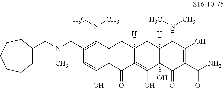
C1(CN(CC2CCCCCC2)C)=C(N(C)C)C2=C(C(O)=C1)C(=O)C1=C(O)C3(O)C([H])(CC1([H])C2)C(N(C)C)C(O)=C(C(N)=O)C3=O
